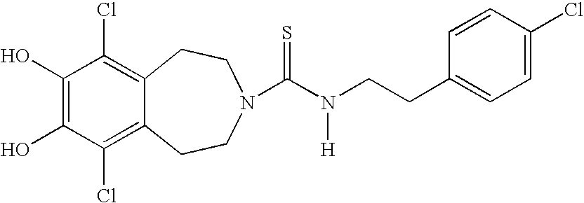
C1(O)=C(O)C(Cl)=C2C(=C1Cl)CCN(C(N(CCC1=CC=C(Cl)C=C1)[H])=S)CC2
